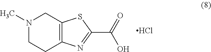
C12=C(CN(C)CC1)SC(C(=O)O)=N2.Cl
